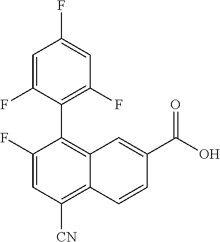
C1(F)=CC([CN])=C2C(=C1C1=C(F)C=C(F)C=C1F)C=C(C(O)=O)C=C2
